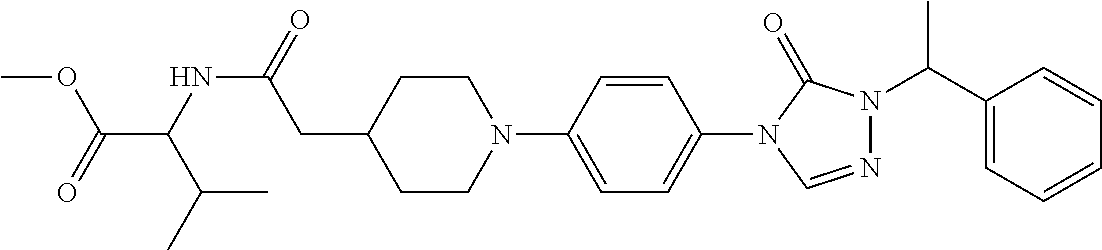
C1CN(C2=CC=C(N3C=NN(C(C4=CC=CC=C4)C)C3=O)C=C2)CCC1CC(=O)NC(C(=O)OC)C(C)C
